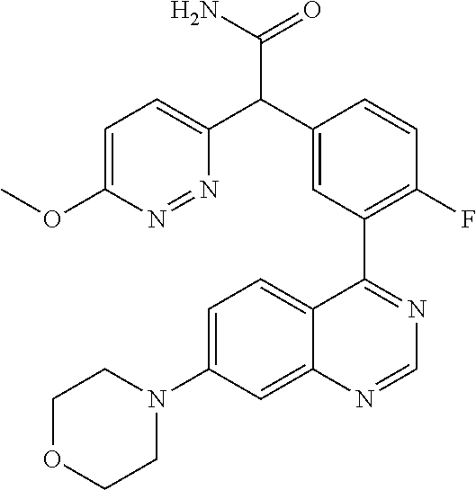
C12=CC(N3CCOCC3)=CC=C1C(C1=C(F)C=CC(C(C3=CC=C(OC)N=N3)C(N)=O)=C1)=NC=N2
